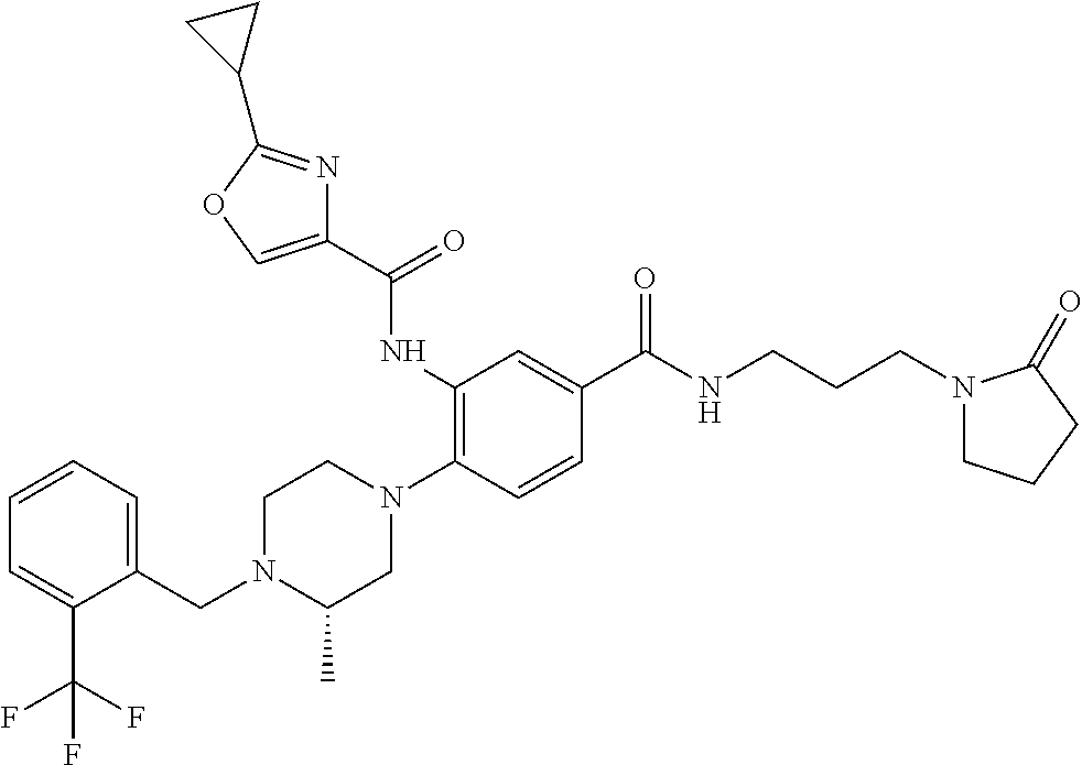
C1=CC=C(CN2C(C)CN(C3=C(NC(C4=COC(C5CC5)=N4)=O)C=C(C(NCCCN4CCCC4=O)=O)C=C3)CC2)C(C(F)(F)F)=C1
